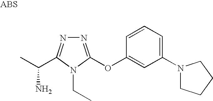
N1=C(OC2=CC(N3CCCC3)=CC=C2)N(CC)C(C(C)N)=N1
